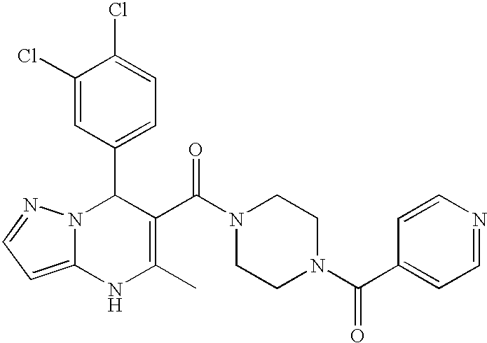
C1(Cl)=CC(C2N3C(=CC=N3)NC(C)=C2C(N2CCN(C(C3=CC=NC=C3)=O)CC2)=O)=CC=C1Cl
